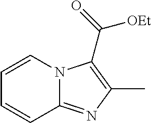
C12=NC(C)=C(C(=O)[OEt])N1C=CC=C2
